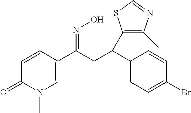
C1(C(CC(C2=CN(C)C(=O)C=C2)=NO)C2=C(C)N=CS2)=CC=C(Br)C=C1
